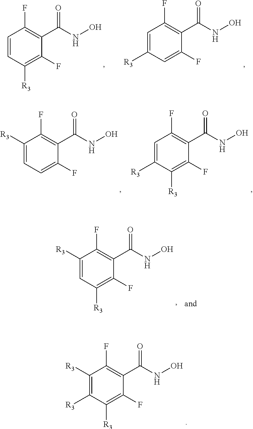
C1=CC([R3])=C(F)C(C(NO)=O)=C1F.C1=C([R3])C=C(F)C(C(NO)=O)=C1F.C1([R3])=CC=C(F)C(C(NO)=O)=C1F.C1=C([R3])C([R3])=C(F)C(C(NO)=O)=C1F.C1([R3])=CC([R3])=C(F)C(C(NO)=O)=C1F.C1([R3])=C([R3])C([R3])=C(F)C(C(NO)=O)=C1F
